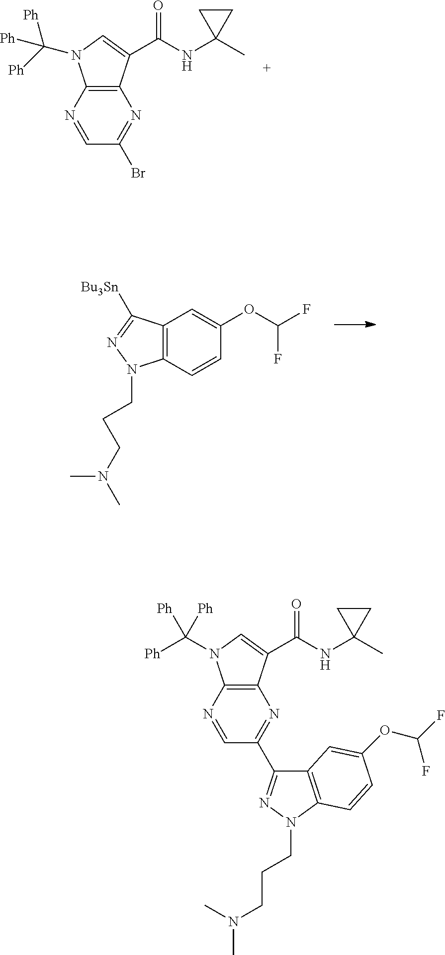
C12=C(C(C(NC3(C)CC3)=O)=CN1C([Ph])([Ph])[Ph])N=C(Br)C=N2.C12=C(C=CC(OC(F)F)=C1)N(CCCN(C)C)N=C2[Bu3Sn].C12=C(C(C(NC3(C)CC3)=O)=CN1C([Ph])([Ph])[Ph])N=C(C1=NN(CCCN(C)C)C3=C1C=C(OC(F)F)C=C3)C=N2
